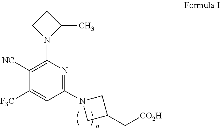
C1(N2CC(C[CO2H])C2)=NC(N2C(C)CC2)=C([NC])C([F3C])=C1
